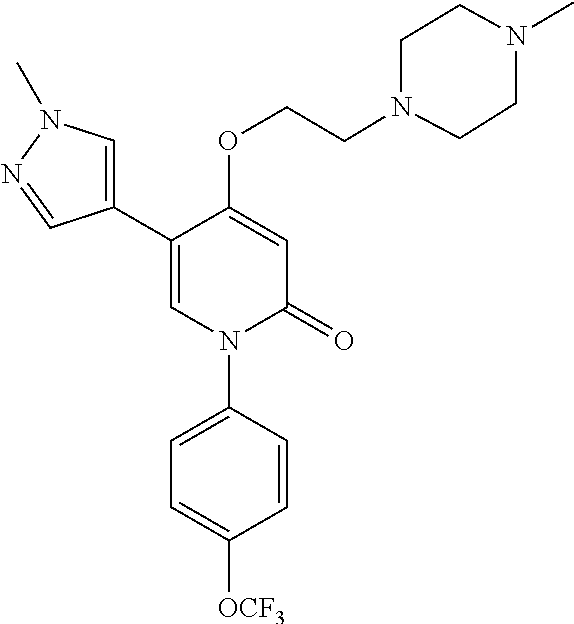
C1=C(OCCN2CCN(C)CC2)C(C2=CN(C)N=C2)=CN(C2=CC=C([OCF3])C=C2)C1=O
